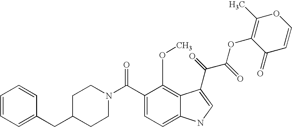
C1=CC=C(CC2CCN(C(C3=CC=C4C(=C3OC)C(C(C(=O)OC3=C(C)OC=CC3=O)=O)=CN4)=O)CC2)C=C1
